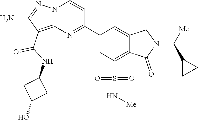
C1(C2=NC3=C(C(NC4CC(O)C4)=O)C(N)=NN3C=C2)=CC(S(N[Me])(=O)=O)=C2C(=C1)CN(C([Me])C1CC1)C2=O
